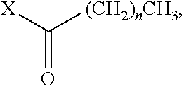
C([(CH2)nCH3])([X])=O
